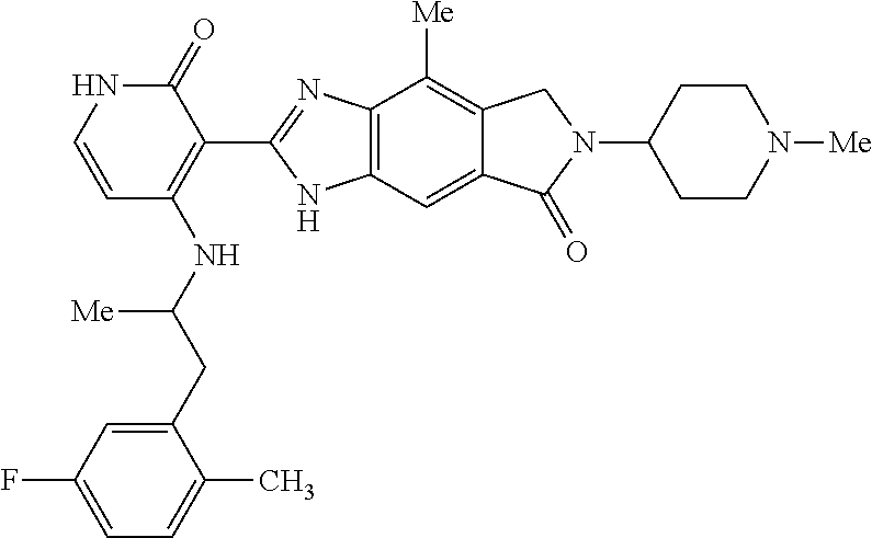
C1(CC(NC2=C(C3=NC4=C(C=C5C(=C4[Me])CN(C4CCN([Me])CC4)C5=O)N3)C(=O)NC=C2)[Me])=CC(F)=CC=C1C
